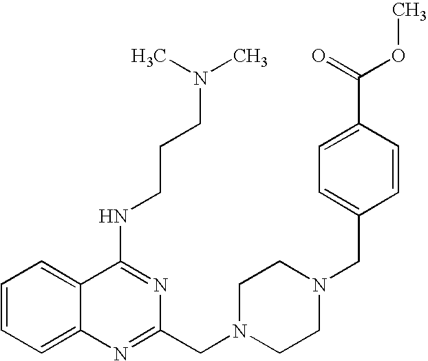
C1=CC=C2C(=C1)C(NCCCN(C)C)=NC(CN1CCN(CC3=CC=C(C(OC)=O)C=C3)CC1)=N2
